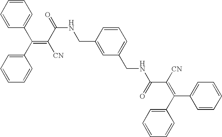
C1=C(C(=C(C(=O)NCC2=CC(CNC(C(=C(C3=CC=CC=C3)C3=CC=CC=C3)[CN])=O)=CC=C2)[CN])C2=CC=CC=C2)C=CC=C1
